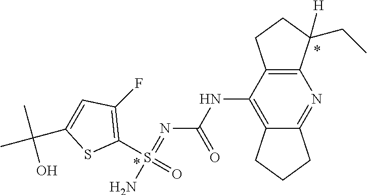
C12=C(C(NC(N=S(N)(C3=C(F)C=C(C(C)(O)C)S3)=O)=O)=C3C(=N1)CCC3)CCC2(CC)[H]
